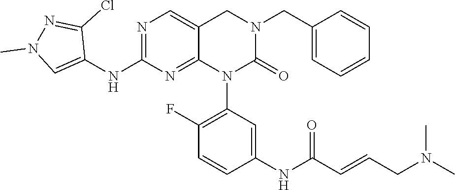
C1(NC2=NC=C3C(=N2)N(C2=C(F)C=CC(NC(C=CCN(C)C)=O)=C2)C(=O)N(CC2=CC=CC=C2)C3)=CN(C)N=C1Cl
